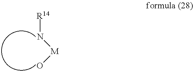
[R14]N[M]O
